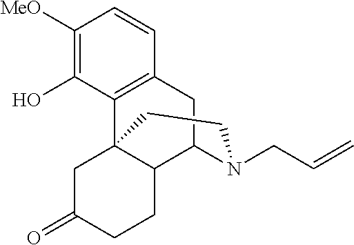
C1([MeO])=C(O)C2=C(C=C1)CC1C3C2(CC(=O)CC3)CCN1CC=C
